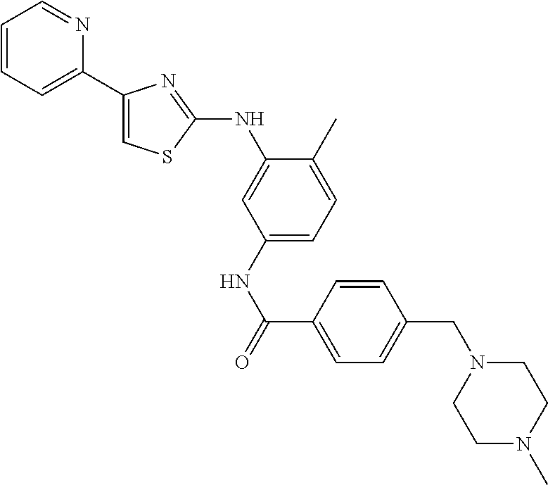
C1=CC=C(C2=CSC(NC3=CC(NC(C4=CC=C(CN5CCN(C)CC5)C=C4)=O)=CC=C3C)=N2)N=C1
